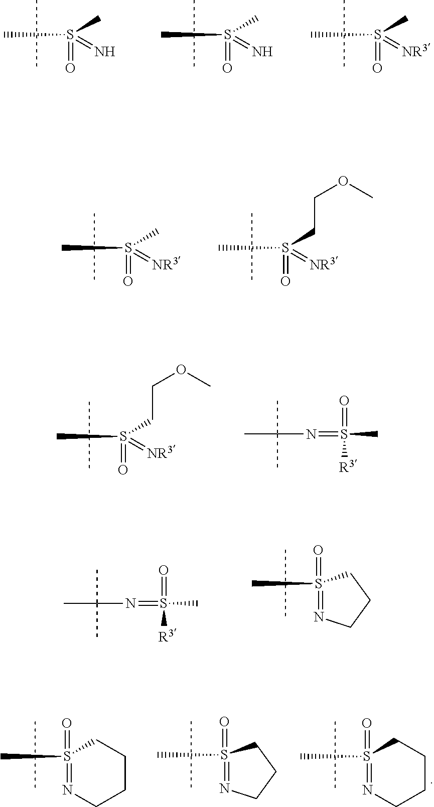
S(C)(C)(=N)=O.S(C)(C)(=N)=O.S(C)(C)(=[NR3])=O.S(C)(C)(=[NR3])=O.S(C)(CCOC)(=[NR3])=O.S(C)(CCOC)(=[NR3])=O.CC(N=S(=O)([R3])C)(C)C.CC(N=S(=O)([R3])C)(C)C.N1=S(C)(=O)CCC1.CS1(=O)=NCCCC1.N1=S(C)(=O)CCC1.CS1(=O)=NCCCC1
